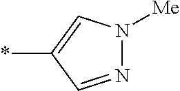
N1=CC(*)=CN1[Me]
